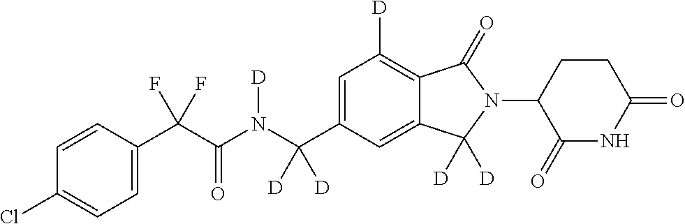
C1=CC(C(C(N(C(C2=CC([D])=C3C(=C2)C([D])([D])N(C2C(=O)NC(=O)CC2)C3=O)([D])[D])[D])=O)(F)F)=CC=C1Cl
